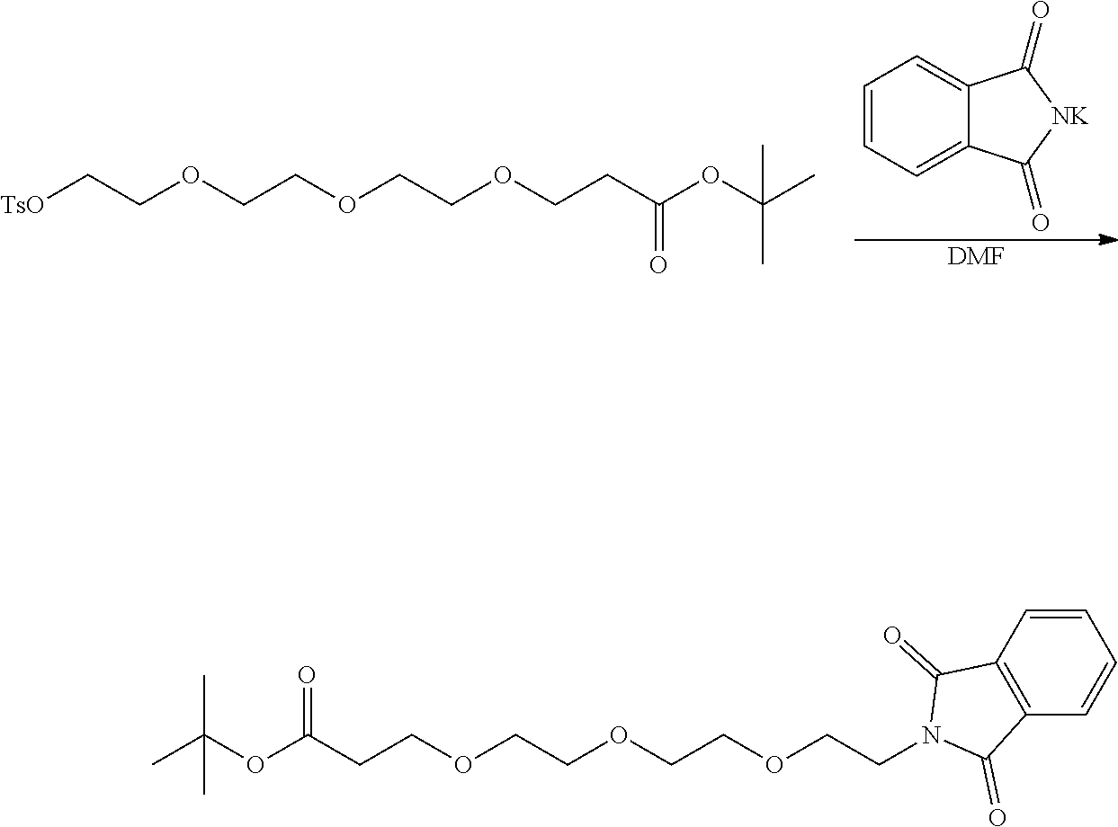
C(COCC[TsO])OCCOCCC(=O)OC(C)(C)C.C12=CC=CC=C1C(=O)[NK]C2=O.[DMF].C12=C(C(=O)N(CCOCCOCCOCCC(OC(C)(C)C)=O)C1=O)C=CC=C2
